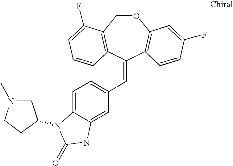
O1CC2=C(C(=CC3=CC=C4C(=C3)NC(=O)N4C3CN(C)CC3)C3=C1C=C(F)C=C3)C=CC=C2F
